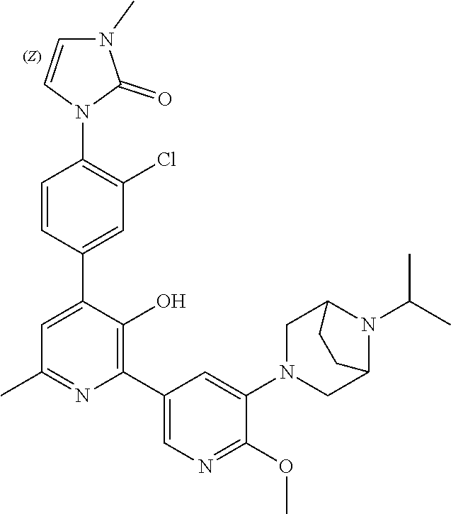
C1=CC(C2=CC(C)=NC(C3=CN=C(OC)C(N4CC5N(C(C)C)C(C4)CC5)=C3)=C2O)=CC(Cl)=C1N1C(=O)N(C)C=C1
